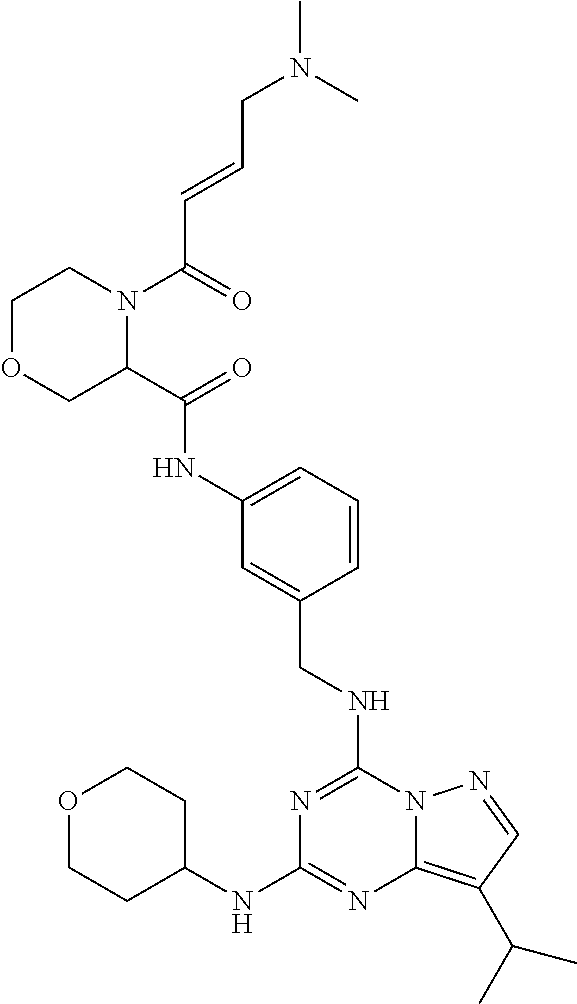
N(C1=CC=CC(CNC2=NC(NC3CCOCC3)=NC3=C(C(C)C)C=NN23)=C1)C(C1N(C(=O)C=CCN(C)C)CCOC1)=O
